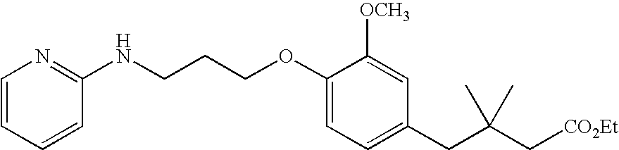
C1=C(CC(C[CO2Et])(C)C)C=C([OCH3])C(OCCCNC2=NC=CC=C2)=C1
